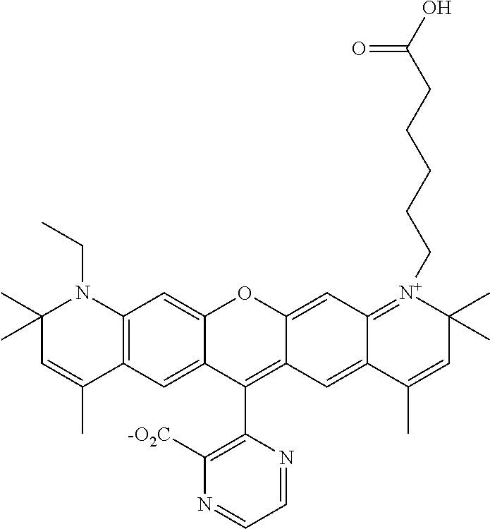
C12=CC3=C(C=C1C(C1=C([-O2C])N=CC=N1)=C1C(=CC4=[N+](CCCCCC(O)=O)C(C)(C)C=C(C)C4=C1)O2)C(C)=CC(C)(C)N3CC
